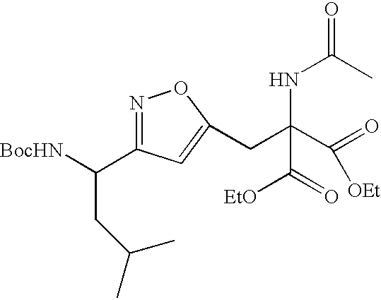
[BocHN]C(C1=NOC(CC(C([OEt])=O)(NC(C)=O)C([EtO])=O)=C1)CC(C)C
